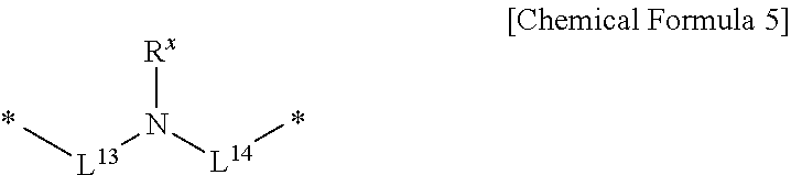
C[L13]N([L14]C)[Rx]
